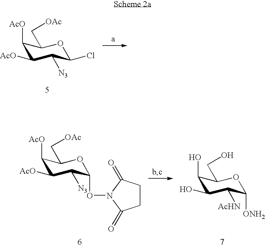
C1([AcO])C([AcO])C([N3])C(ON2C(=O)CCC2=O)OC1C[OAc].C1(O)C(O)C([AcHN])C([ONH2])OC1CO.C1([AcO])C([AcO])C([N3])C(Cl)OC1C[OAc]
